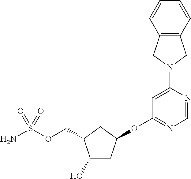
C1(O)CC(OC2=NC=NC(N3CC4=C(C3)C=CC=C4)=C2)CC1COS(N)(=O)=O
